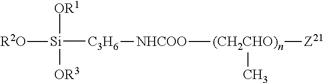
[Si]([C3H6][NHCOO][(CH2CHO)n]([Z21])C)([OR1])([OR3])[R2O]
